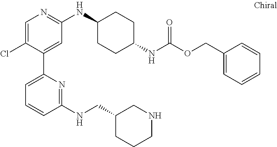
C1=C(Cl)C(C2=CC=CC(NCC3CCCNC3)=N2)=CC(NC2CCC(NC(OCC3=CC=CC=C3)=O)CC2)=N1
